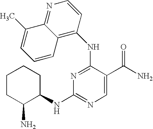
C1CC(N)C(NC2=NC=C(C(N)=O)C(NC3=C4C(=NC=C3)C(C)=CC=C4)=N2)CC1
